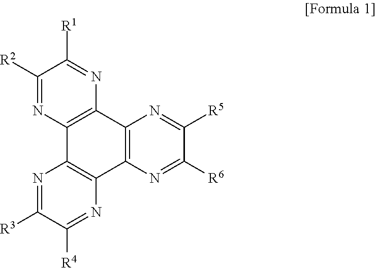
C1([R2])=NC2=C(N=C1[R1])C1=C(C3=C2N=C([R3])C([R4])=N3)N=C([R6])C([R5])=N1
